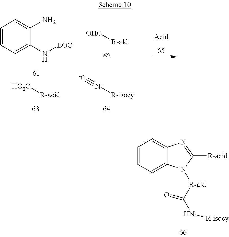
C1=CC=C2C(=C1)N=C([R-acid])N2[R-ald]C(N[R-isocy])=O.C1=CC=C(N[BOC])C(N)=C1.[R-ald][OHC].[R-acid][HO2C].[N+]([R-isocy])#[-C]
